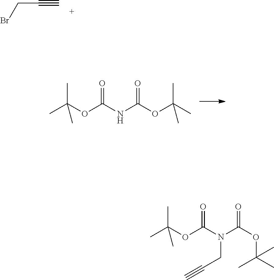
BrCC#C.CC(OC(NC(OC(C)(C)C)=O)=O)(C)C.CC(OC(N(C(OC(C)(C)C)=O)CC#C)=O)(C)C
